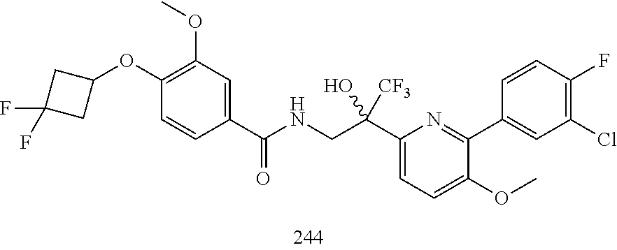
C1(C(CNC(C2=CC(OC)=C(OC3CC(F)(F)C3)C=C2)=O)([CF3])O)=CC=C(OC)C(C2=CC(Cl)=C(F)C=C2)=N1
